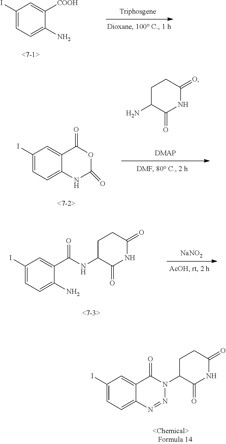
C1(I)=CC=C2C(=C1)C(=O)N(C1C(=O)NC(=O)CC1)N=N2.C1(I)=CC=C(N)C([COOH])=C1.C1(I)=CC=C2C(=C1)C(=O)OC(=O)N2.C1C(N)C(=O)NC(=O)C1.C1(I)=CC=C(N)C(C(NC2C(=O)NC(=O)CC2)=O)=C1.[NaNO2]
